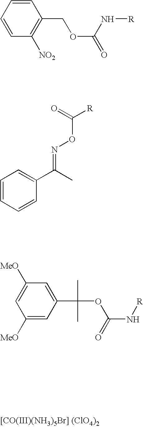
C1([NO2])=C(COC(=O)N[R])C=CC=C1.C1=CC=CC(C(C)=NOC([R])=O)=C1.C1([MeO])=CC(C(C)(C)OC(=O)N[R])=CC([MeO])=C1
